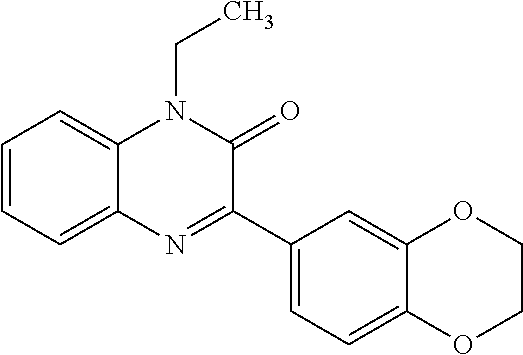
C12=CC=CC=C1N(CC)C(=O)C(C1=CC=C3C(=C1)OCCO3)=N2
